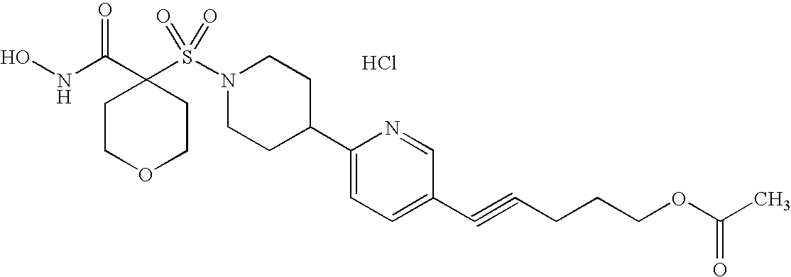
Cl.ONC(C1(S(N2CCC(C3=CC=C(C#CCCCOC(C)=O)C=N3)CC2)(=O)=O)CCOCC1)=O
